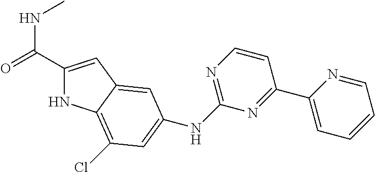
C1(C(=O)NC)=CC2=CC(NC3=NC=CC(C4=CC=CC=N4)=N3)=CC(Cl)=C2N1
